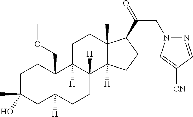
C1C(C)(O)CC2([H])C(COC)(C1)C1([H])C([H])(CC2)C2([H])C(C)(CC1)C(C(=O)CN1N=CC([CN])=C1)CC2
